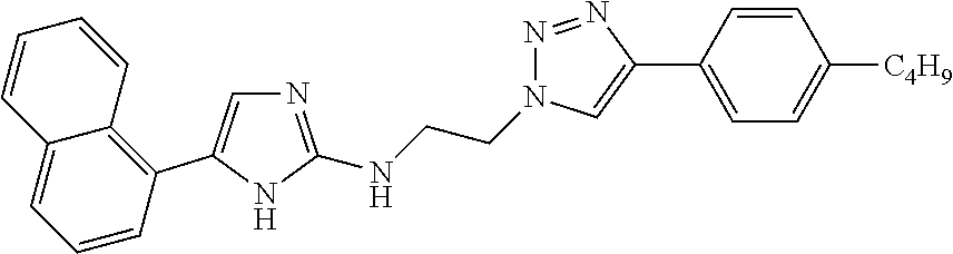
N1=C(NCCN2N=NC(C3=CC=C([C4H9])C=C3)=C2)NC(C2=C3C(=CC=C2)C=CC=C3)=C1
